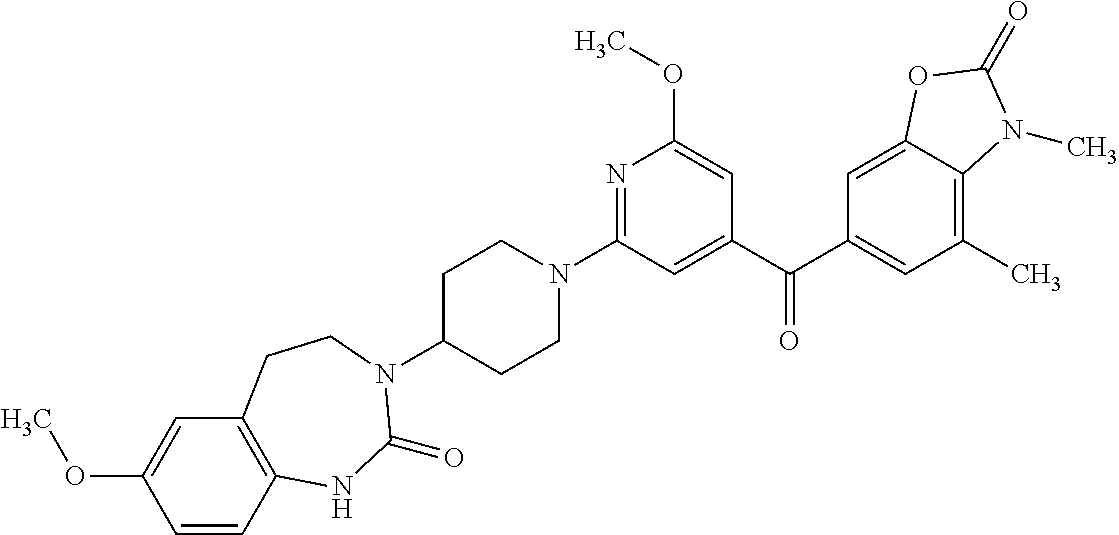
C1C(N2C(=O)NC3=C(C=C(OC)C=C3)CC2)CCN(C2=NC(OC)=CC(C(C3=CC(C)=C4C(=C3)OC(=O)N4C)=O)=C2)C1
